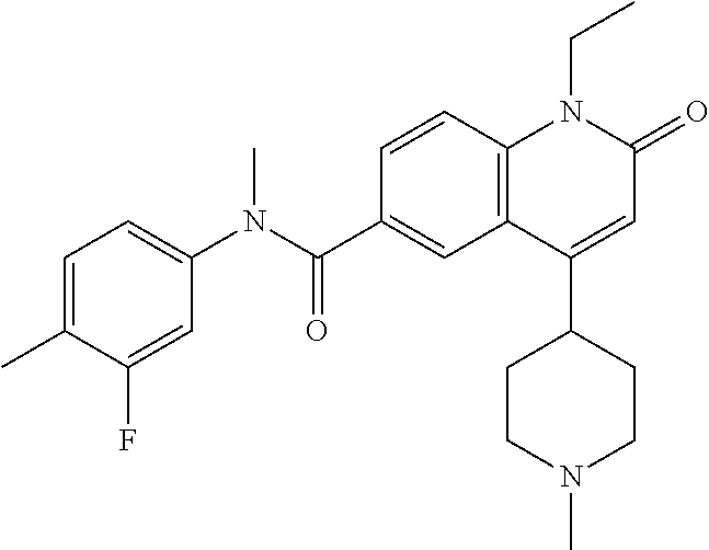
C1=C(C)C(F)=CC(N(C(C2=CC3=C(C=C2)N(CC)C(=O)C=C3C2CCN(C)CC2)=O)C)=C1
